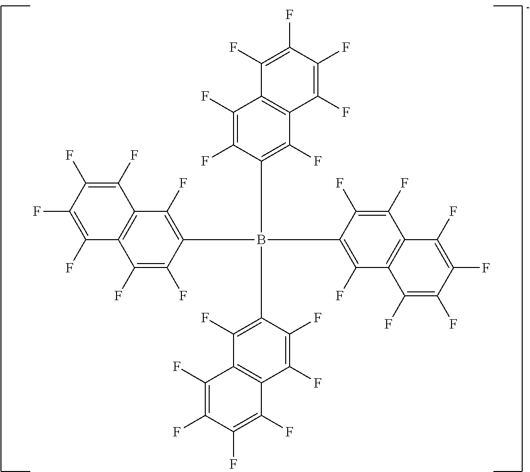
C1(F)=C(F)C2=C(C(F)=C1B(C1=C(F)C3=C(C(F)=C(F)C(F)=C3F)C(F)=C1F)(C1=C(F)C3=C(C(F)=C(F)C(F)=C3F)C(F)=C1F)C1=C(F)C3=C(C(F)=C(F)C(F)=C3F)C(F)=C1F)C(F)=C(F)C(F)=C2F
